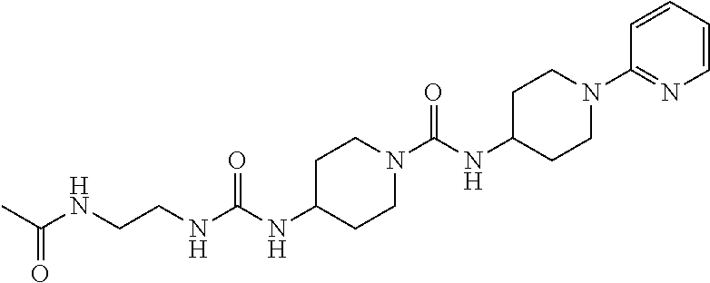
CC(NCCNC(NC1CCN(C(NC2CCN(C3=NC=CC=C3)CC2)=O)CC1)=O)=O
